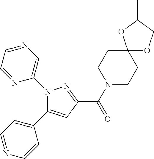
C1(C(N2CCC3(CC2)OCC(C)O3)=O)=NN(C2=CN=CC=N2)C(C2=CC=NC=C2)=C1
